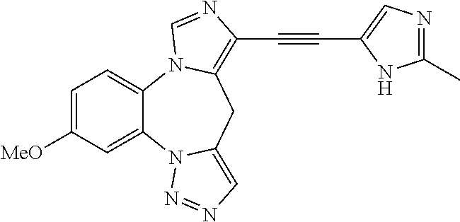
C1=C([MeO])C=C2C(=C1)N1C(=C(C#CC3=CN=C(C)N3)N=C1)CC1=CN=NN21
